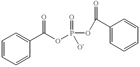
C1=CC=CC(C(OP(OC(=O)C2=CC=CC=C2)(=O)[O-])=O)=C1
